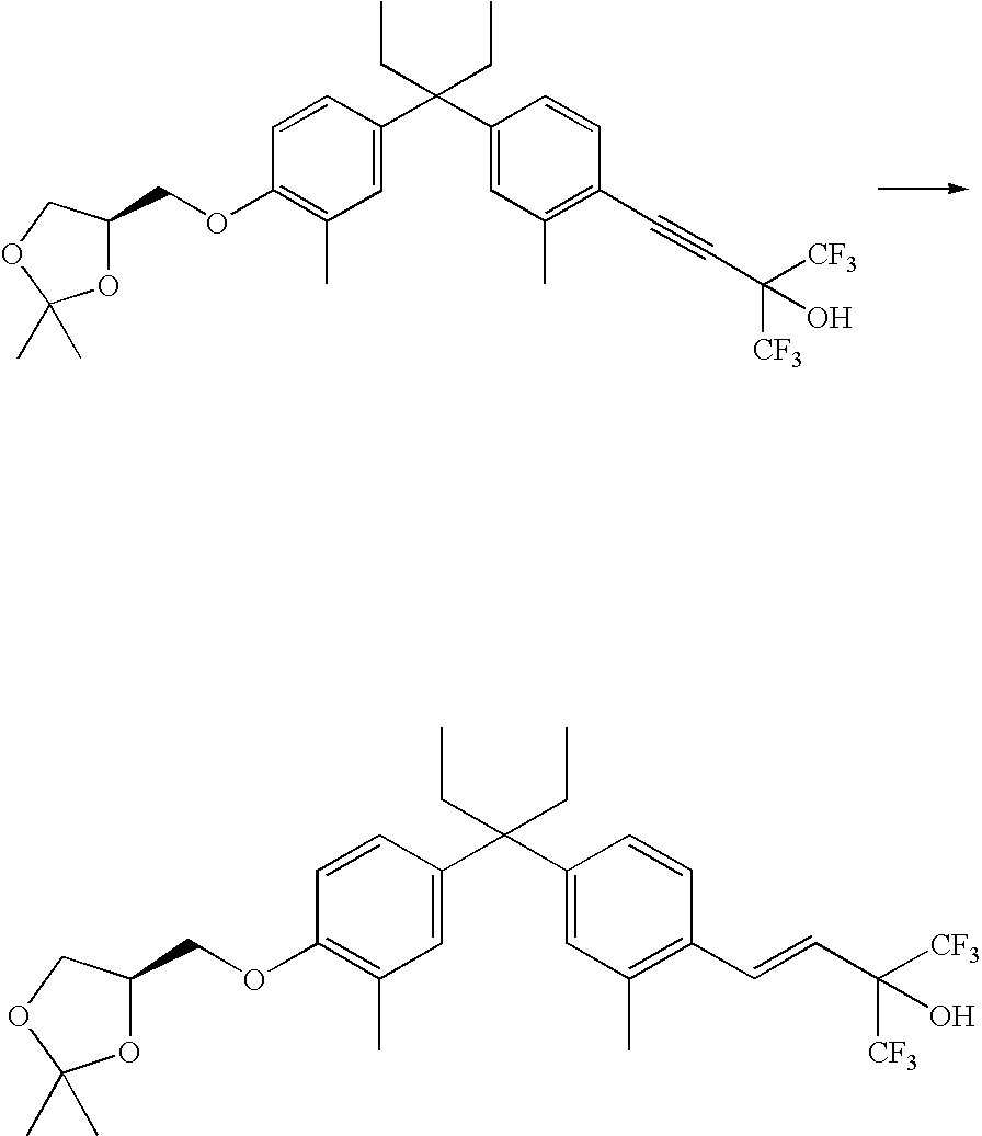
C1=CC(C(C2=CC(C)=C(C#CC([CF3])([CF3])O)C=C2)(CC)CC)=CC(C)=C1OCC1OC(C)(C)OC1.C1=CC(C(C2=CC(C)=C(C=CC([CF3])([CF3])O)C=C2)(CC)CC)=CC(C)=C1OCC1OC(C)(C)OC1
